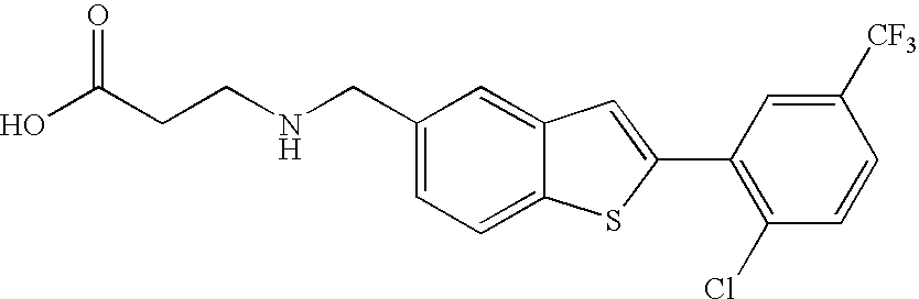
C1=C(CNCCC(O)=O)C=C2C(=C1)SC(C1=C(Cl)C=CC([CF3])=C1)=C2
